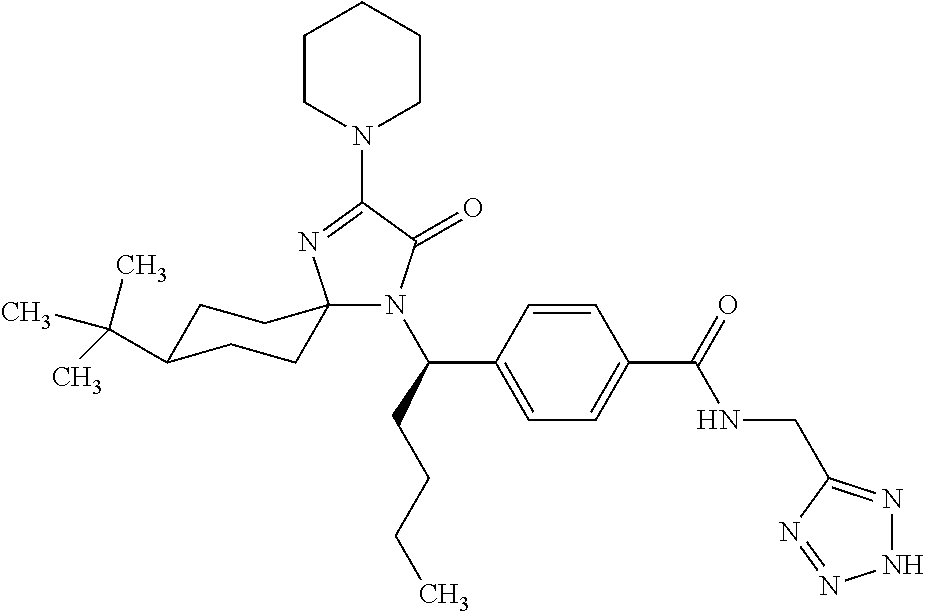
C1C(C(C)(C)C)CCC2(C1)N(C(C1=CC=C(C(NCC3=NNN=N3)=O)C=C1)CCCC)C(=O)C(N1CCCCC1)=N2
